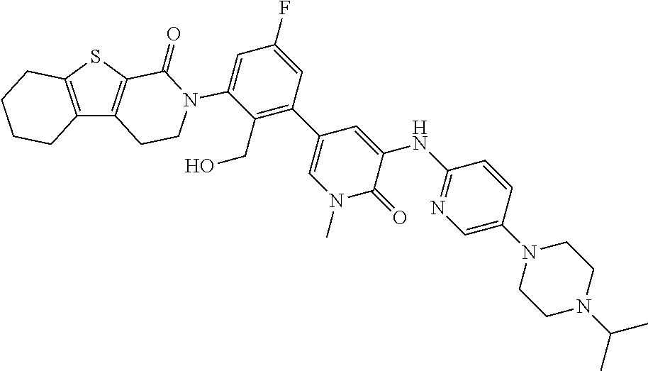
C12=C(SC3=C1CCN(C1=CC(F)=CC(C4=CN(C)C(=O)C(NC5=NC=C(N6CCN(C(C)C)CC6)C=C5)=C4)=C1CO)C3=O)CCCC2
